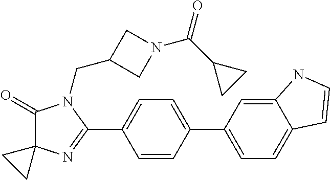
C1(=O)C2(N=C(C3=CC=C(C4=CC=C5C(=C4)NC=C5)C=C3)N1CC1CN(C(C3CC3)=O)C1)CC2
